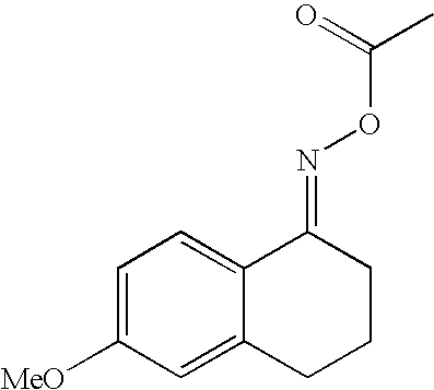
[MeO]C1=CC=C2C(=C1)CCCC2=NOC(C)=O
